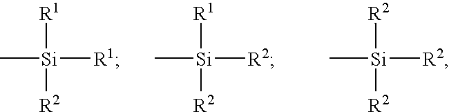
C[Si]([R1])([R1])[R2].C[Si]([R2])([R1])[R2].C[Si]([R2])([R2])[R2]
